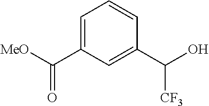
C1=C(C([MeO])=O)C=C(C(O)[CF3])C=C1
